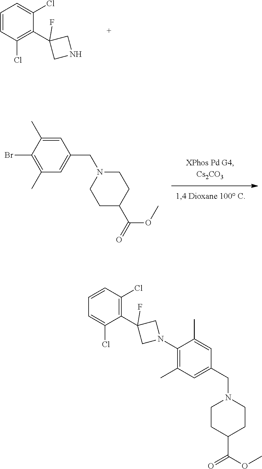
C1=CC(Cl)=C(C2(F)CNC2)C(Cl)=C1.C1(Br)=C(C)C=C(CN2CCC(C(=O)OC)CC2)C=C1C.C1=CC(Cl)=C(C2(F)CN(C3=C(C)C=C(CN4CCC(C(=O)OC)CC4)C=C3C)C2)C(Cl)=C1
